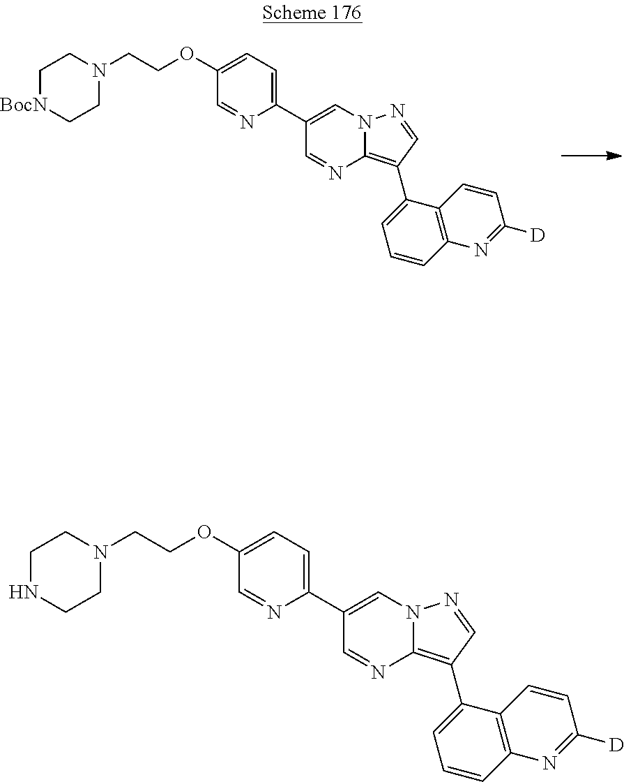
C1[BocN]CCN(CCOC2=CC=C(C3=CN4C(=C(C5=CC=CC6=C5C=CC([D])=N6)C=N4)N=C3)N=C2)C1.C1NCCN(CCOC2=CC=C(C3=CN4C(=C(C5=CC=CC6=C5C=CC([D])=N6)C=N4)N=C3)N=C2)C1
